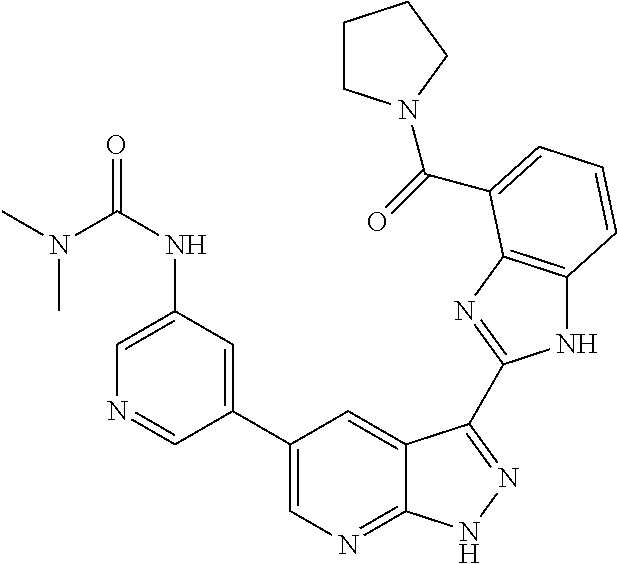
C1(C2=CN=C3C(=C2)C(C2=NC4=C(N2)C=CC=C4C(=O)N2CCCC2)=NN3)=CC(NC(N(C)C)=O)=CN=C1
